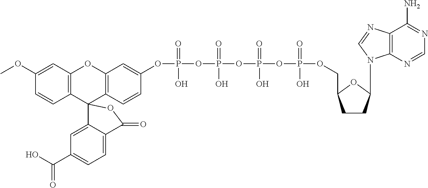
C12=C(C=C(OC)C=C1)OC1=C(C23C2=CC(C(O)=O)=CC=C2C(=O)O3)C=CC(OP(OP(=O)(O)OP(OP(OCC2CCC(N3C4=C(C(N)=NC=N4)N=C3)O2)(=O)O)(=O)O)(=O)O)=C1
